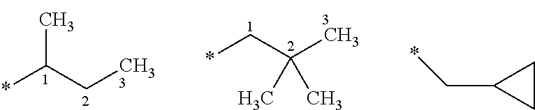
CC(CC)*.*CC(C)(C)C.*CC1CC1
